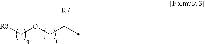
C(OCC([R7])C)[R8]
